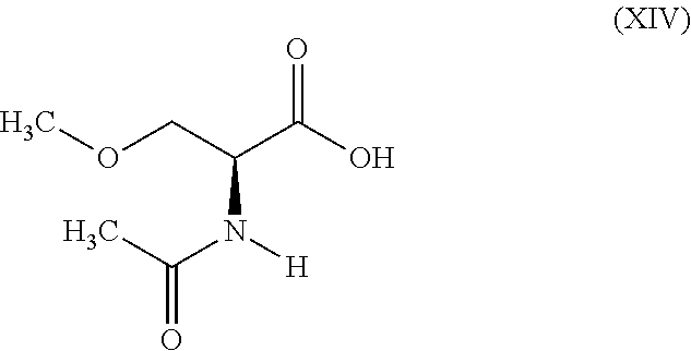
COCC(C(O)=O)N([H])C(C)=O
